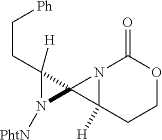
N1([PhtN])C2(C1([H])CC[Ph])C1([H])N2C(=O)OCC1
